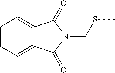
C1=CC=C2C(=C1)C(=O)N(CSC)C2=O
